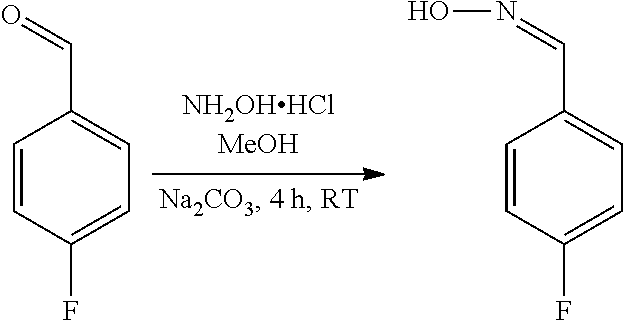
C1=CC(F)=CC=C1C=O.C1=CC(F)=CC=C1C=NO
